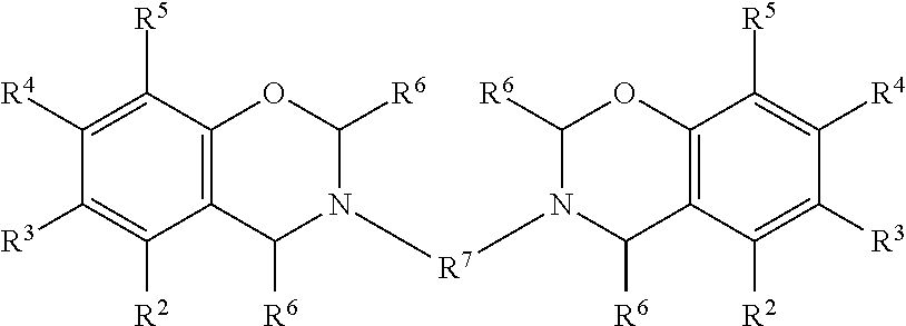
C1([R5])=C([R4])C([R3])=C([R2])C2=C1OC([R6])N([R7]N1C([R6])C3=C(C([R5])=C([R4])C([R3])=C3[R2])OC1[R6])C2[R6]
